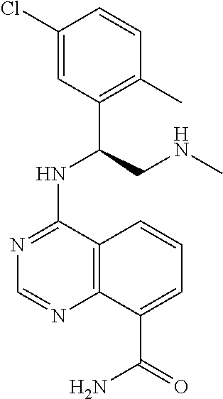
C1(Cl)=CC(C(CNC)NC2=NC=NC3=C2C=CC=C3C(=O)N)=C(C)C=C1
